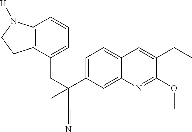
C(C1=CC2=CC=C(C(CC3=CC=CC4=C3CCN4[H])(C)C#N)C=C2N=C1OC)C
